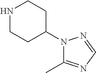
N1CCC(N2C(C)=NC=N2)CC1
